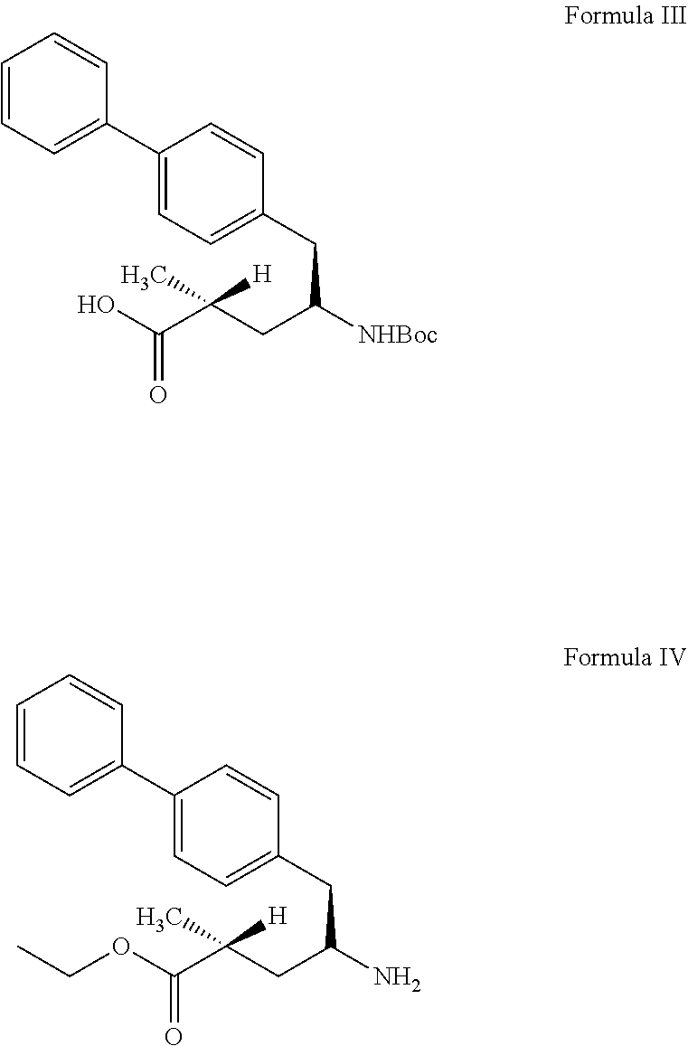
OC(C(CC([NHBoc])CC1=CC=C(C2=CC=CC=C2)C=C1)(C)[H])=O.CCOC(C(CC(N)CC1=CC=C(C2=CC=CC=C2)C=C1)(C)[H])=O
